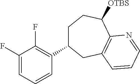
C1(F)=CC=CC(C2CCC([OTBS])C3=C(C2)C=CC=N3)=C1F
